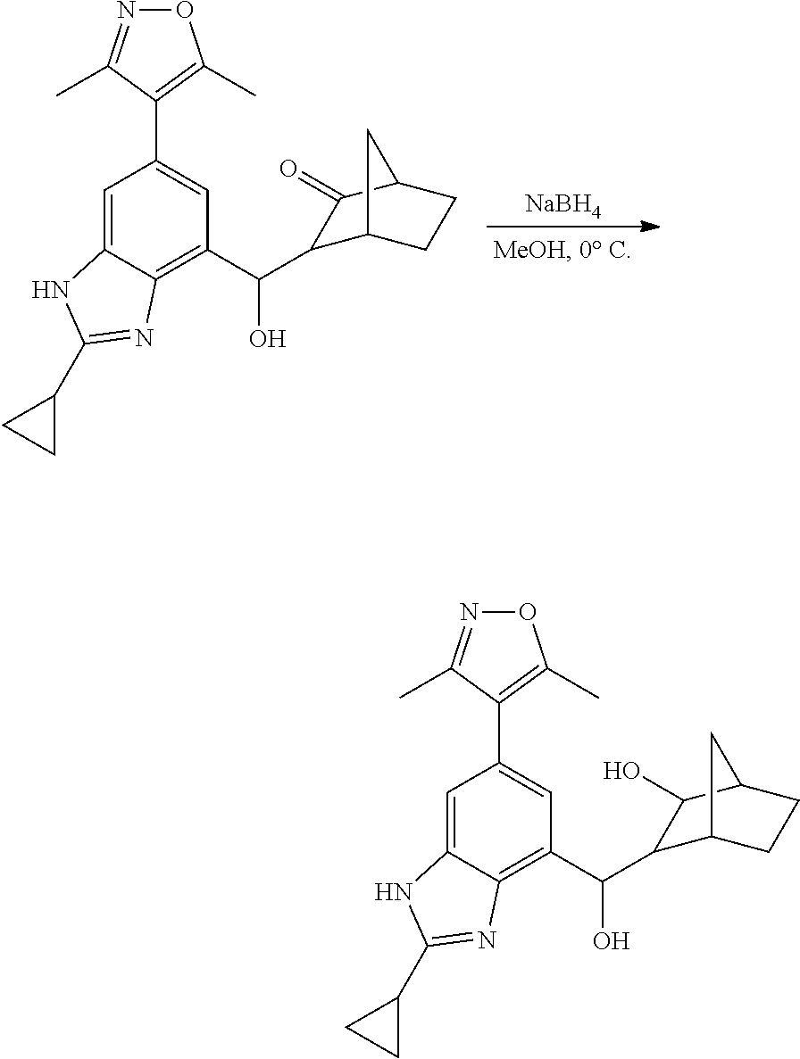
[NaBH4].C12=CC(C3=C(C)ON=C3C)=CC(C(O)C3C4CCC(C3=O)C4)=C1N=C(C1CC1)N2.C12=CC(C3=C(C)ON=C3C)=CC(C(O)C3C4CCC(C3O)C4)=C1N=C(C1CC1)N2
